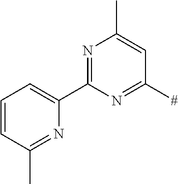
N1=C(C2=CC=CC(C)=N2)N=C([#])C=C1C
